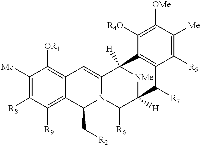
C1([Me])=C([R8])C([R9])=C2C(=C1[OR1])C=C1N(C2C[R2])C([R6])C2([H])[NMe]C1([H])C1=C(C2[R7])C([R5])=C([Me])C([OMe])=C1[R4O]
